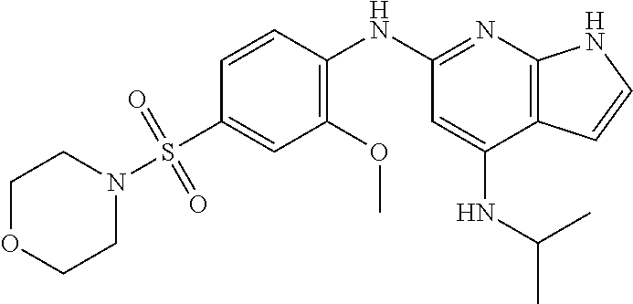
C1(S(=O)(=O)N2CCOCC2)=CC(OC)=C(NC2=NC3=C(C(NC(C)C)=C2)C=CN3)C=C1
